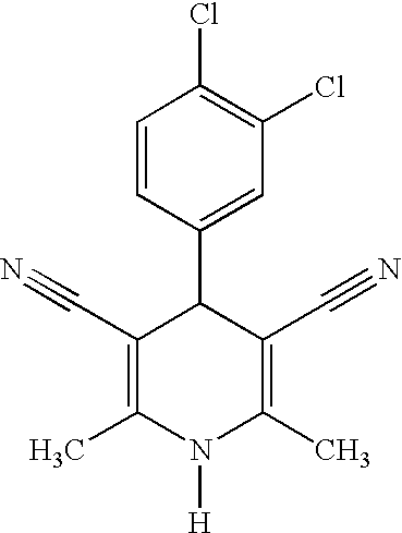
C1(C#N)=C(C)N([H])C(C)=C(C#N)C1C1=CC(Cl)=C(Cl)C=C1
